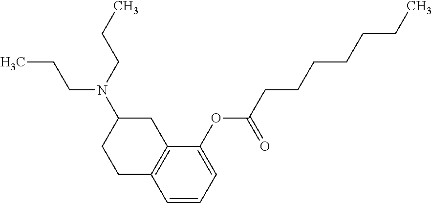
CCCN(C1CCC2=C(C1)C(OC(CCCCCCC)=O)=CC=C2)CCC
